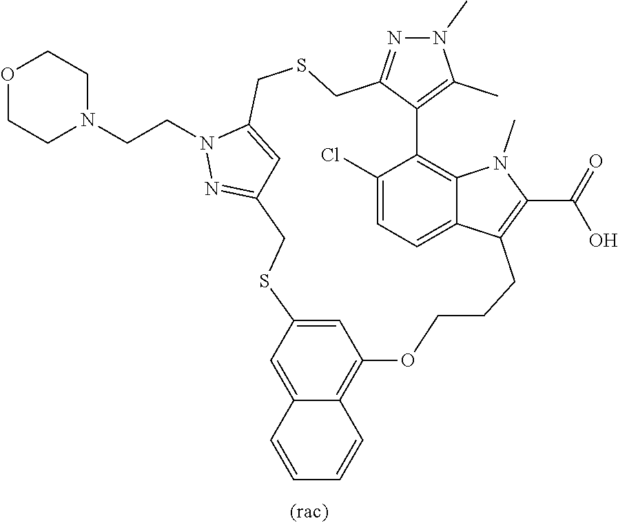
N1(CCN2CCOCC2)N=C2C=C1CSCC1=NN(C)C(C)=C1C1=C3C(=CC=C1Cl)C(=C(C(=O)O)N3C)CCCOC1=C3C(=CC(=C1)SC2)C=CC=C3
